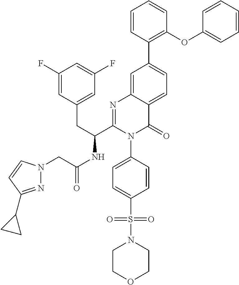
C1=CC(C2=CC=C3C(=C2)N=C(C(CC2=CC(F)=CC(F)=C2)NC(CN2N=C(C4CC4)C=C2)=O)N(C2=CC=C(S(=O)(=O)N4CCOCC4)C=C2)C3=O)=C(OC2=CC=CC=C2)C=C1
